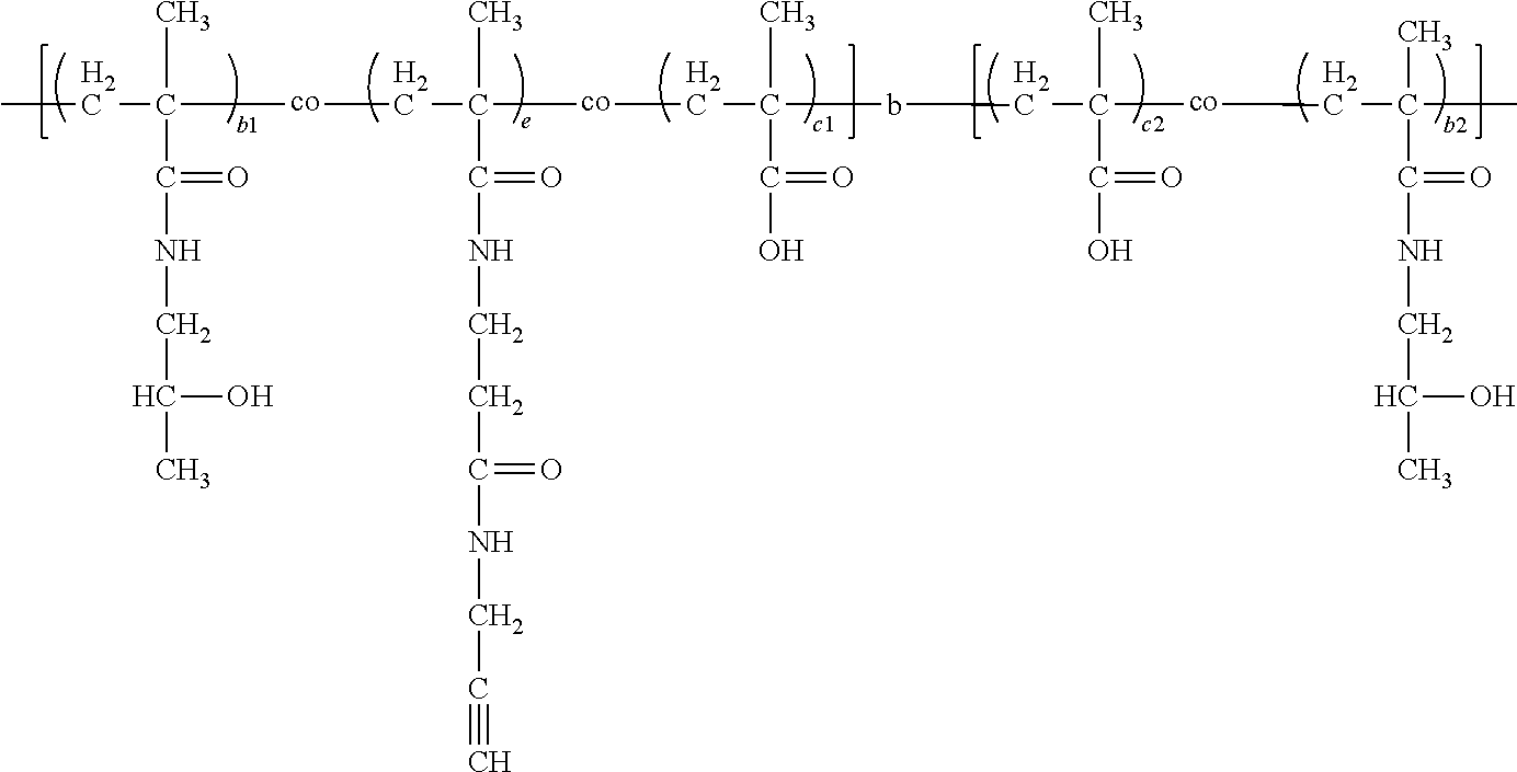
CC(C(=O)NCC(C)O)(CC)[co]CC([co]CC(bCC([co]CC(C)(C(=O)NCC(O)C)C)(C)C(=O)O)(C)C(=O)O)(C)C(=O)NCCC(NCC#C)=O
